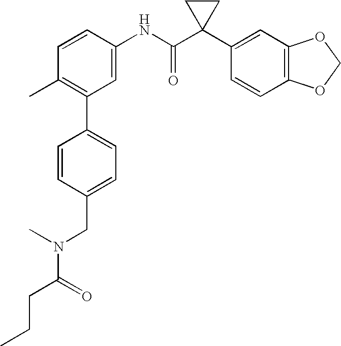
C1=CC(NC(C2(C3=CC4=C(C=C3)OCO4)CC2)=O)=CC(C2=CC=C(CN(C(CCC)=O)C)C=C2)=C1C
